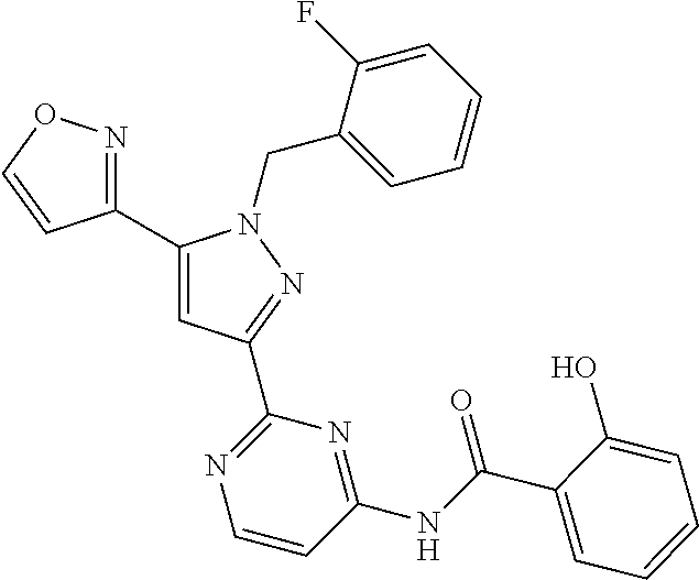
C1(C2=NOC=C2)=CC(C2=NC=CC(NC(=O)C3=CC=CC=C3O)=N2)=NN1CC1=CC=CC=C1F
